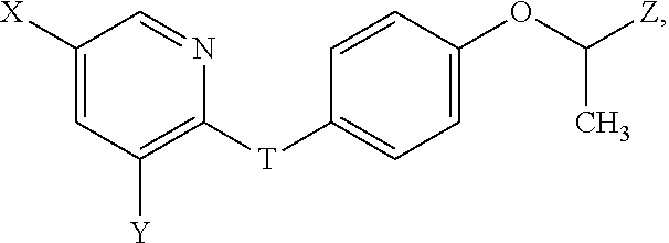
C1([X])=CC([Y])=C([T]C2=CC=C(OC(C)[Z])C=C2)N=C1
